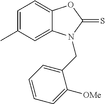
C1=C(C)C=C2C(=C1)OC(=S)N2CC1=CC=CC=C1[OMe]
